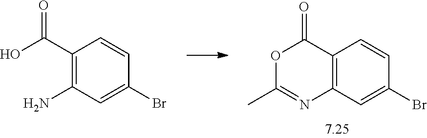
C12=C(C=C(Br)C=C1)N=C(C)OC2=O.C1(C(O)=O)=C(N)C=C(Br)C=C1
